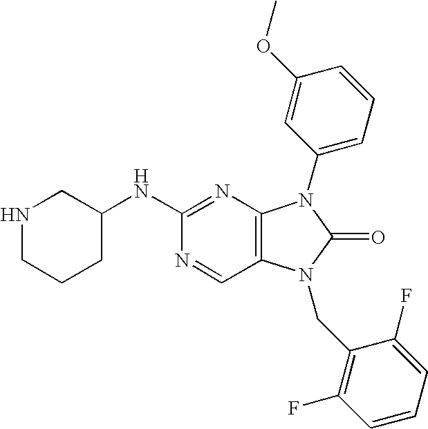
C1(NC2=NC3=C(C=N2)N(CC2=C(F)C=CC=C2F)C(=O)N3C2=CC=CC(OC)=C2)CNCCC1
